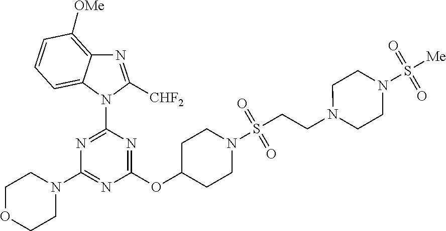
N1=C([CHF2])N(C2=NC(N3CCOCC3)=NC(OC3CCN(S(CCN4CCN(S([Me])(=O)=O)CC4)(=O)=O)CC3)=N2)C2=CC=CC([OMe])=C12
